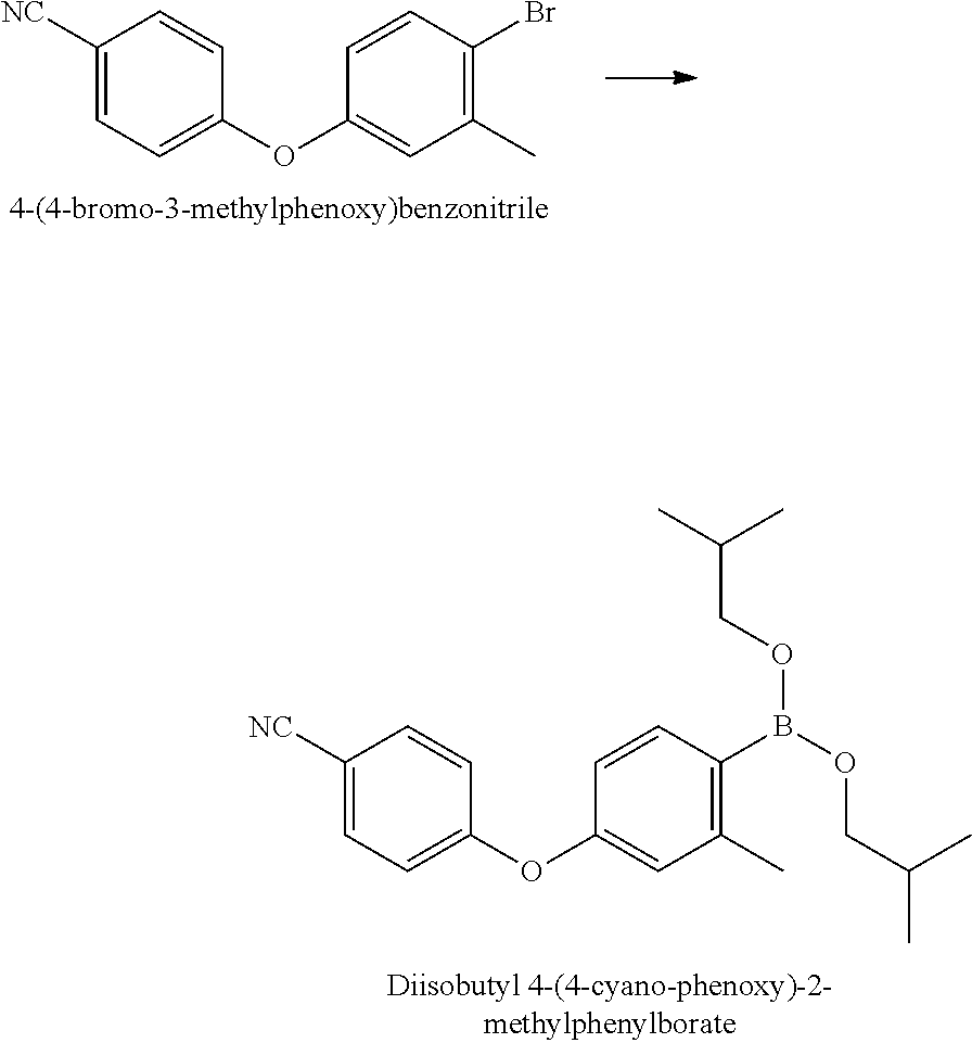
C1([NC])=CC=C(OC2=CC(C)=C(B(OCC(C)C)OCC(C)C)C=C2)C=C1.C1([NC])=CC=C(OC2=CC(C)=C(Br)C=C2)C=C1
